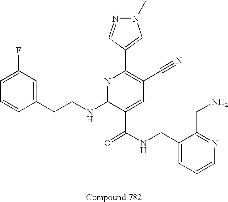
C1=CC(CCNC2=NC(C3=CN(C)N=C3)=C(C#N)C=C2C(NCC2=CC=CN=C2CN)=O)=CC(F)=C1
